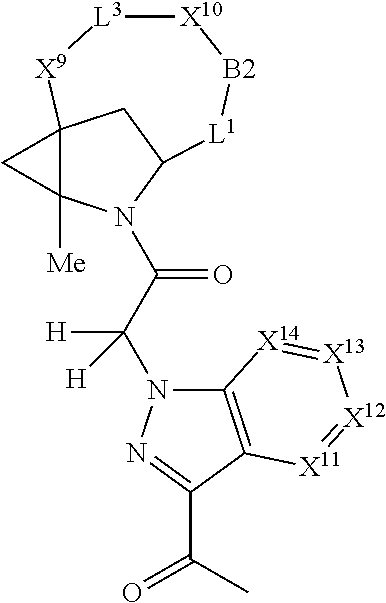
C12([Me])N(C(C(N3C4=C(C(C(C)=O)=N3)[X11]=[X12][X13]=[X14]4)([H])[H])=O)C3CC1([X9][L3][X10][B2][L1]3)C2
